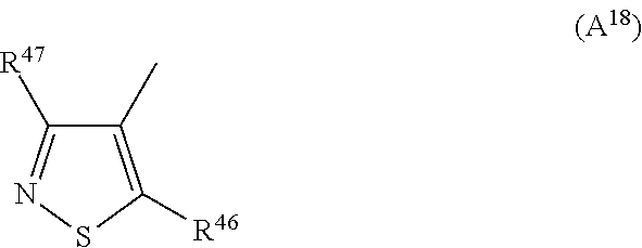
C1([R47])=NSC([R46])=C1C
